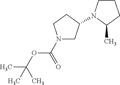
N1(C(OC(C)(C)C)=O)CC(N2CCCC2C)CC1
